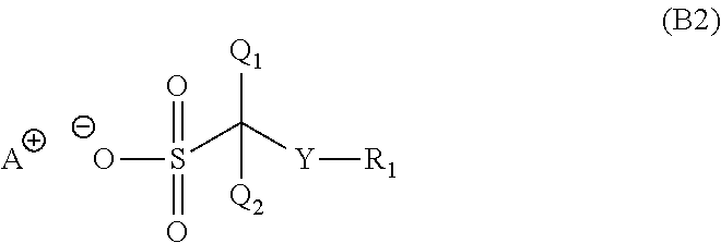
[O-]S(=O)(=O)C([Y][R1])([Q1])[Q2].[A]
